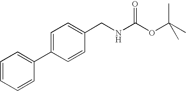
C1=CC=CC(C2=CC=C(CNC(OC(C)(C)C)=O)C=C2)=C1
